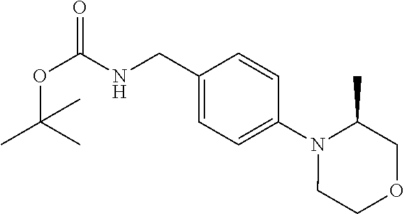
C1(CNC(OC(C)(C)C)=O)=CC=C(N2CCOCC2C)C=C1
